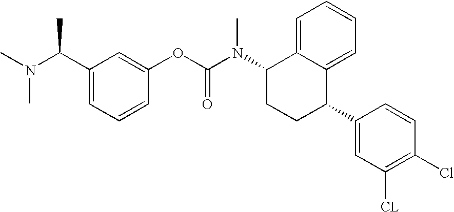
C1(C(N(C)C)C)=CC=CC(OC(N(C2CCC(C3=CC([CL])=C(Cl)C=C3)C3=CC=CC=C23)C)=O)=C1
